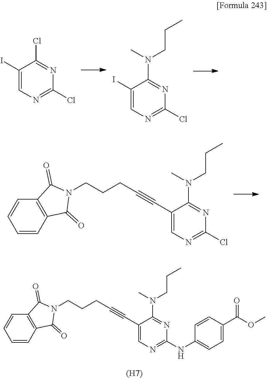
C1(I)=CN=C(Cl)N=C1Cl.C1(I)=CN=C(Cl)N=C1N(C)CCC.C1=CC=CC2=C1C(=O)N(CCCC#CC1=CN=C(Cl)N=C1N(C)CCC)C2=O.C1=CC=CC2=C1C(=O)N(CCCC#CC1=CN=C(NC3=CC=C(C(OC)=O)C=C3)N=C1N(C)CCC)C2=O.[(H7)]
